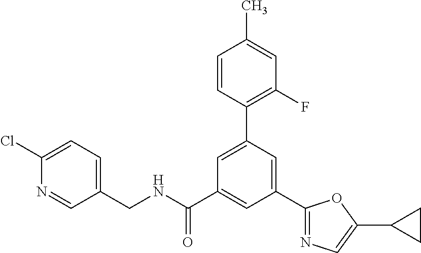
C(NC(C1=CC(C2=NC=C(C3CC3)O2)=CC(C2=C(F)C=C(C)C=C2)=C1)=O)C1=CC=C(Cl)N=C1
